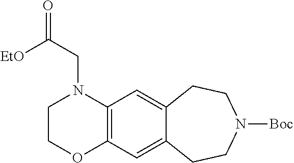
C12=C(C=C3C(=C1)CCN([Boc])CC3)N(CC([EtO])=O)CCO2
